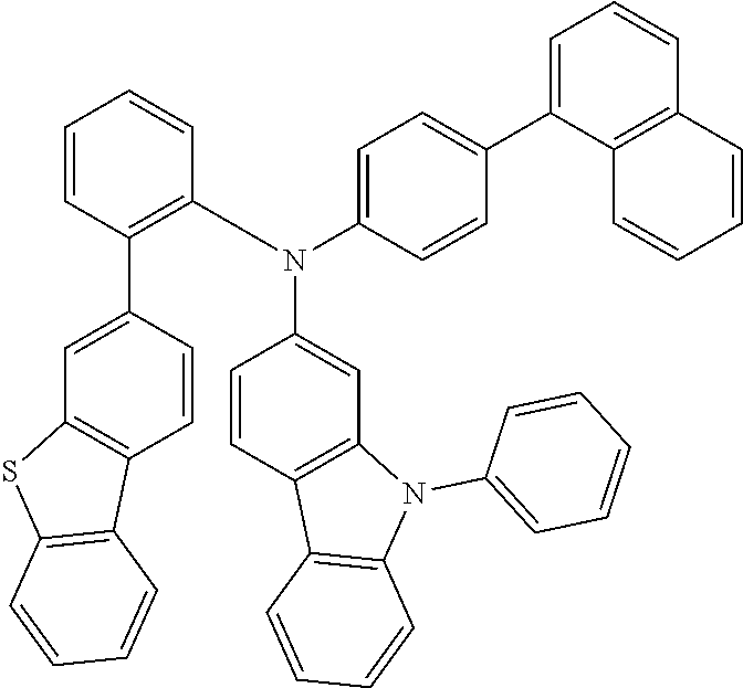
C1(N(C2=CC=C(C3=CC=CC4=C3C=CC=C4)C=C2)C2=C(C3=CC4=C(C=C3)C3=C(S4)C=CC=C3)C=CC=C2)=CC2=C(C=C1)C1=C(N2C2=CC=CC=C2)C=CC=C1
